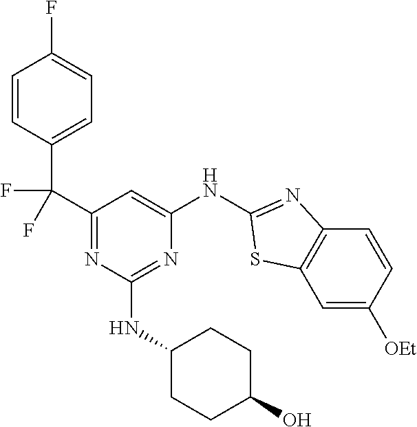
C1=C([OEt])C=CC2=C1SC(NC1=CC(C(C3=CC=C(F)C=C3)(F)F)=NC(NC3CCC(O)CC3)=N1)=N2
